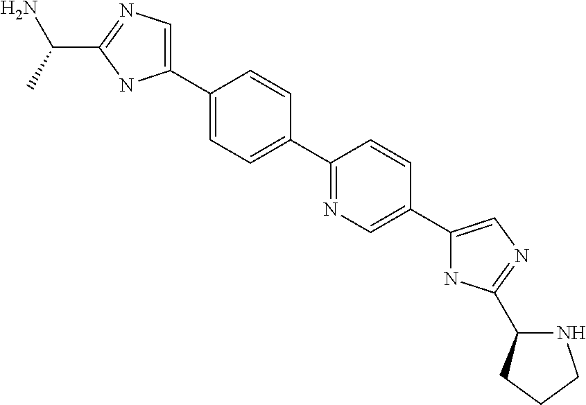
C1(C2=CC=C(C3=NC=C(C4=CN=C(C5NCCC5)N4)C=C3)C=C2)=CN=C(C(N)C)N1
